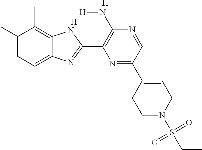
C1(C)=CC=C2C(=C1C)NC(C1=C(N[H])N=CC(C3=CCN(S(CC)(=O)=O)CC3)=N1)=N2.[H].[H]
